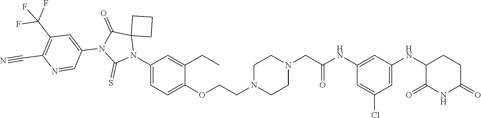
C1=C(Cl)C=C(NC2C(=O)NC(=O)CC2)C=C1NC(CN1CCN(CCOC2=CC=C(N3C4(C(=O)N(C5=CC(C(F)(F)F)=C(C#N)N=C5)C3=S)CCC4)C=C2CC)CC1)=O
